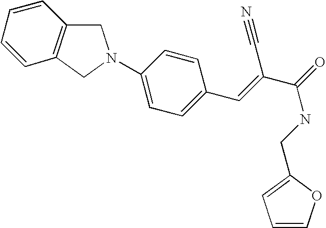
C1=CC=CC2=C1CN(C1=CC=C(C=C(C(=O)NCC3=CC=CO3)C#N)C=C1)C2
